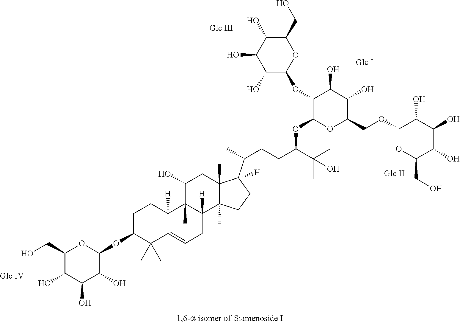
C1C(OC2OC(CO)C(O)C(O)C2O)C(C)(C)C2=CCC3([H])C(C)(C2([H])C1)C(O)CC1(C)C3(C)CCC1(C(C)CCC(OC1OC(COC2OC(CO)C(O)C(O)C2O)C(O)C(O)C1OC1C(O)C(O)C(O)C(CO)O1)C(C)(C)O)[H]
